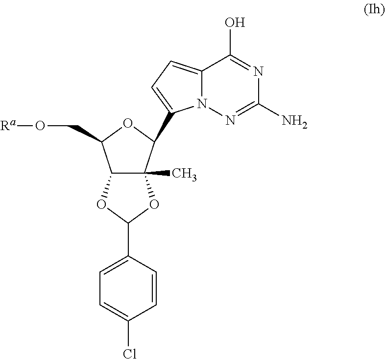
C12C(C)(C(C3=CC=C4N3N=C(N)N=C4O)OC1CO[Ra])OC(C1=CC=C(Cl)C=C1)O2
